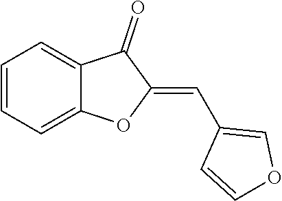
C1=CC=C2C(=C1)C(=O)C(=CC1=COC=C1)O2
